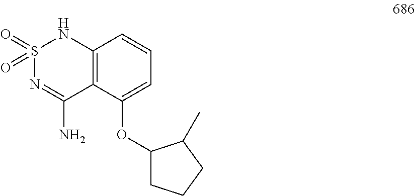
C1=C(OC2CCCC2C)C2=C(C=C1)NS(=O)(=O)N=C2N
